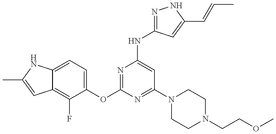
C12=C(F)C(OC3=NC(NC4=NNC(C=CC)=C4)=CC(N4CCN(CCOC)CC4)=N3)=CC=C1NC(C)=C2
